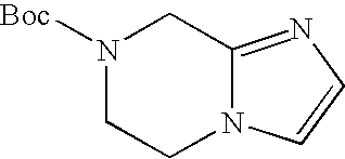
N1([Boc])CCN2C(=NC=C2)C1
